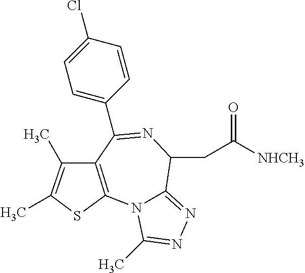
C(C1C2=NN=C(C)N2C2=C(C(C3=CC=C(Cl)C=C3)=N1)C(C)=C(C)S2)C([NHCH3])=O
